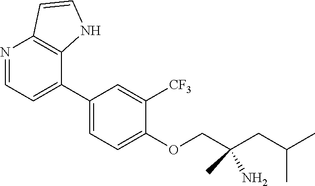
C1(C2=CC=NC3=C2NC=C3)=CC=C(OCC(CC(C)C)(N)C)C([CF3])=C1
